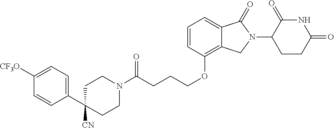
C(CCCOC1=C2C(=CC=C1)C(=O)N(C1C(=O)NC(=O)CC1)C2)(N1CCC([CN])(C2=CC=C([CF3O])C=C2)CC1)=O
